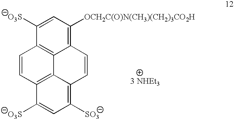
C12=C([OCH2C(O)N(CH3)(CH2)3CO2H])C=C([O3S])C3=C1C1=C(C([O3S])=CC([SO3])=C1C=C2)C=C3
